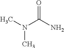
N(C(N)=O)(C)C
